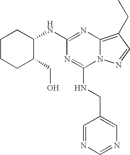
C1CCC(CO)C(NC2=NC3=C(CC)C=NN3C(NCC3=CN=CN=C3)=N2)C1
